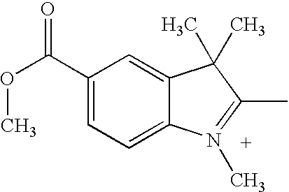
C1(C(OC)=O)=CC=C2C(=C1)C(C)(C)C(C)=N2C
